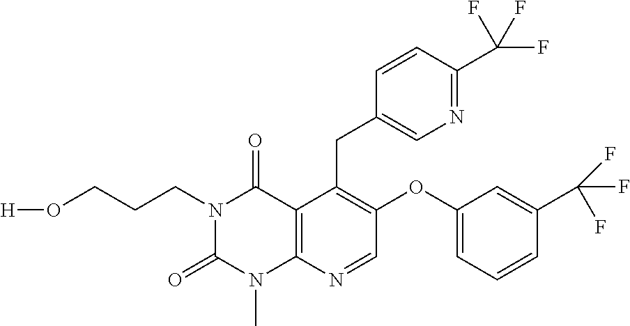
C1=CC(C(F)(F)F)=NC=C1CC1=C(OC2=CC=CC(C(F)(F)F)=C2)C=NC2=C1C(=O)N(CCCO[H])C(=O)N2C
